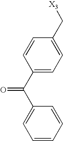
C1(C(C2=CC=CC=C2)=O)=CC=C(C[X3])C=C1
